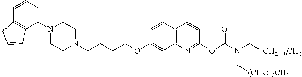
C1N(C2=CC=CC3=C2C=CS3)CCN(CCCCOC2=CC3=C(C=C2)C=CC(OC(N(C[(CH2)10CH3])C[(CH2)10CH3])=O)=N3)C1
